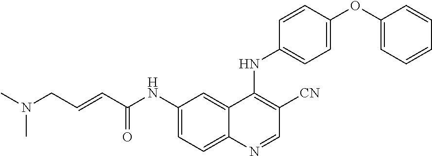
C1(NC(C=CCN(C)C)=O)=CC=C2C(=C1)C(NC1=CC=C(OC3=CC=CC=C3)C=C1)=C([CN])C=N2
